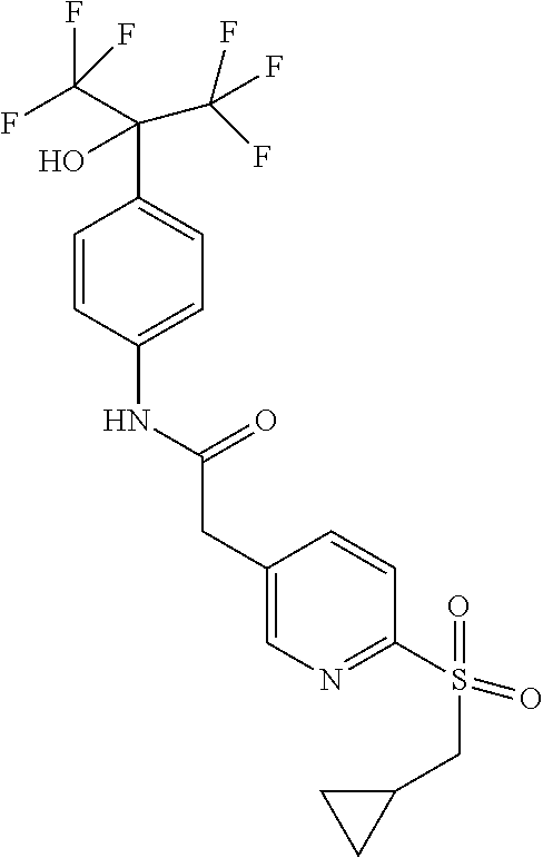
C1=CC(NC(CC2=CN=C(S(=O)(CC3CC3)=O)C=C2)=O)=CC=C1C(C(F)(F)F)(O)C(F)(F)F
